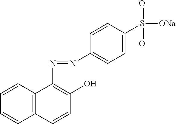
N(=NC1=CC=C(S([ONa])(=O)=O)C=C1)C1=C(O)C=CC2=C1C=CC=C2
